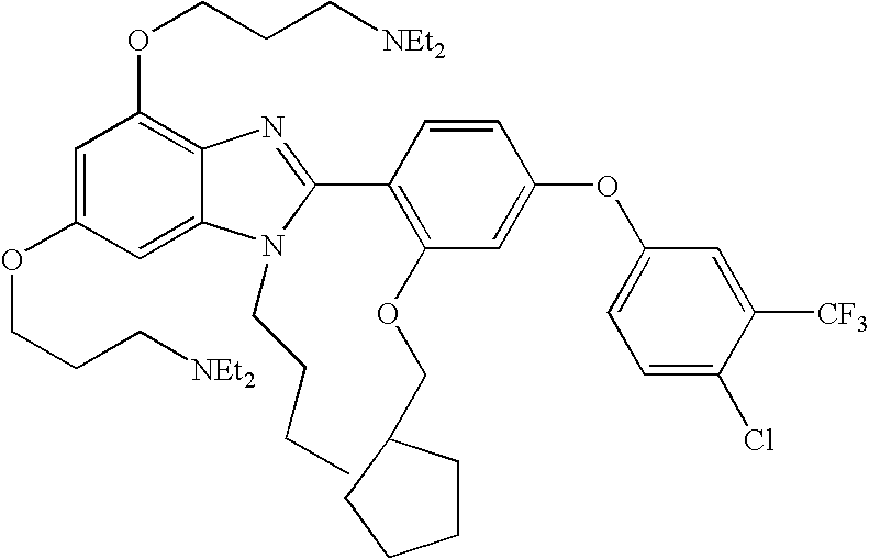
C1=C(OCCC[NEt2])C=C2C(=C1OCCC[NEt2])N=C(C1=C(OCC3CCCC3)C=C(OC3=CC=C(Cl)C([CF3])=C3)C=C1)N2CCCC
